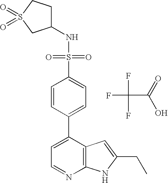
FC(F)(C(=O)O)F.S(C1=CC=C(C2=CC=NC3=C2C=C(CC)N3)C=C1)(=O)(=O)NC1CCS(=O)(=O)C1
